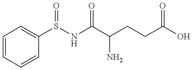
C1=CC=CC(S(NC(C(CCC(O)=O)N)=O)=O)=C1
